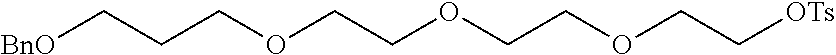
[BnO]CCCOCCOCCOCC[OTs]
